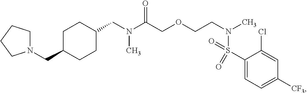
N(C(COCCN(C)S(C1=CC=C([CF3])C=C1Cl)(=O)=O)=O)(C)CC1CCC(CN2CCCC2)CC1
